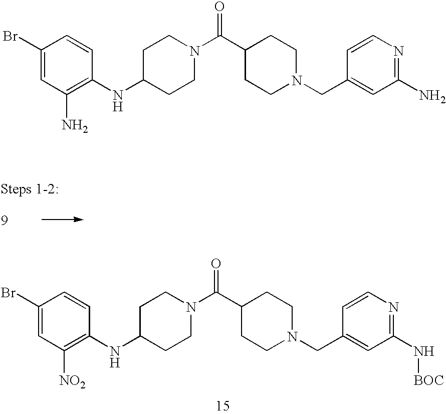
C1=C(Br)C=CC(NC2CCN(C(C3CCN(CC4=CC(N[BOC])=NC=C4)CC3)=O)CC2)=C1[NO2].C1=C(Br)C=CC(NC2CCN(C(C3CCN(CC4=CC(N)=NC=C4)CC3)=O)CC2)=C1N
